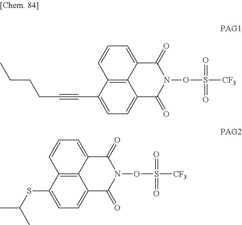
C12=C3C(=CC=C1C#CCCCC)C(=O)N(OS([CF3])(=O)=O)C(=O)C3=CC=C2.C12=C3C(=CC=C1SC(C)C)C(=O)N(OS([CF3])(=O)=O)C(=O)C3=CC=C2
